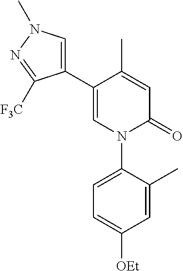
C1=C(C)C(C2=CN(C)N=C2[F3C])=CN(C2=CC=C([OEt])C=C2C)C1=O
